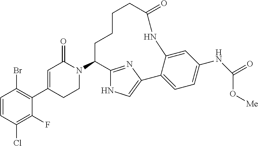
C1=CC(Cl)=C(F)C(C2=CC(=O)N(C3CCCCC(=O)NC4=CC(NC(O[Me])=O)=CC=C4C4=CNC3=N4)CC2)=C1Br
